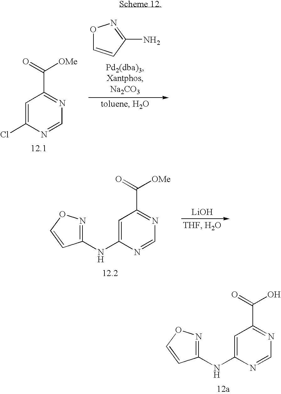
C1=C(NC2=NOC=C2)N=CN=C1C(=O)O.O1C=CC(N)=N1.C1=C(Cl)N=CN=C1C(=O)[OMe].[LiOH].C1=C(NC2=NOC=C2)N=CN=C1C(=O)[OMe]
